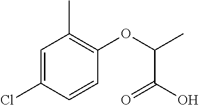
C1(OC(C)C(=O)O)=C(C)C=C(Cl)C=C1
